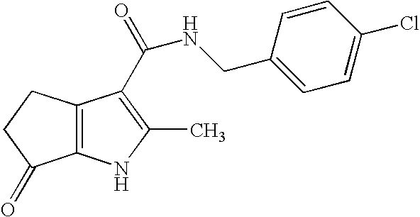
C12=C(NC(C)=C1C(=O)NCC1=CC=C(Cl)C=C1)C(=O)CC2
